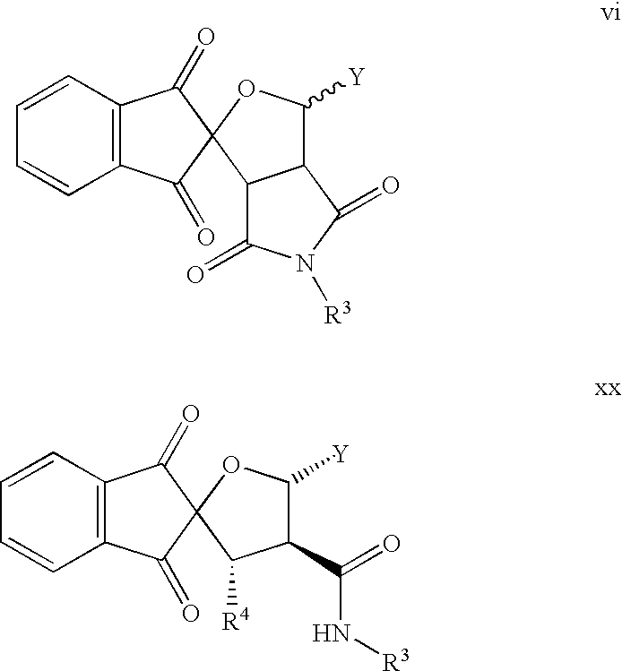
C1=CC=CC2=C1C(=O)C1(C2=O)OC([Y])C2C1C(=O)N([R3])C2=O.C1=CC=CC2=C1C(=O)C1(C2=O)OC([Y])C(C(=O)N[R3])C1[R4]
